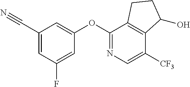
C1(OC2=CC(C#N)=CC(F)=C2)=NC=C([CF3])C2=C1CCC2O
